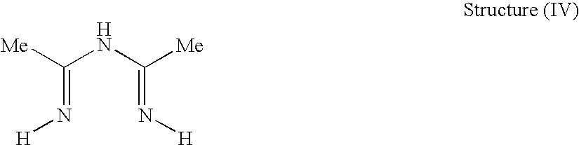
C(NC(=N[H])[Me])([Me])=N[H]
